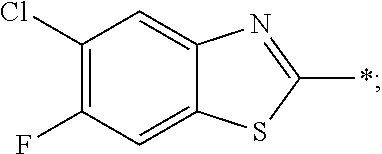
C1(Cl)=C(F)C=C2C(=C1)N=C(*)S2
